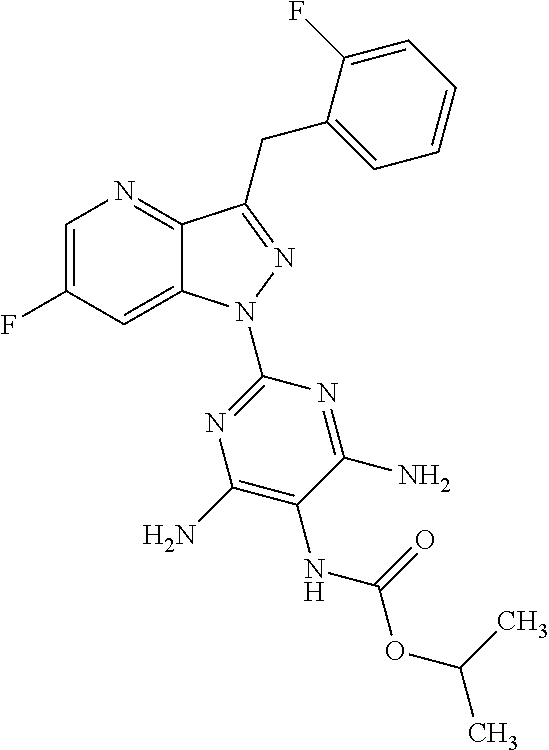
C1=C(F)C=C2C(=N1)C(CC1=CC=CC=C1F)=NN2C1=NC(N)=C(NC(OC(C)C)=O)C(N)=N1
